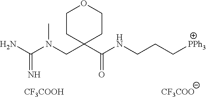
N(CC1(C(NCCC[PPh3])=O)CCOCC1)(C(N)=N)C.[CF3COO].[CF3COOH]
